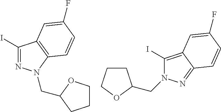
IC1=NN(CC2OCCC2)C2=C1C=C(F)C=C2.IC1=C2C(=NN1CC1CCCO1)C=CC(F)=C2
